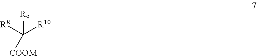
[R9]C([R8])([R10])[COOM]
